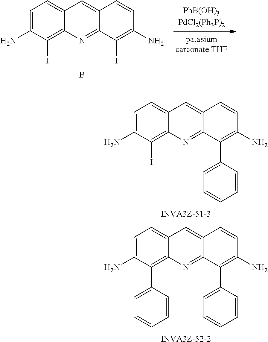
C1=C(N)C(I)=C2C(=C1)C=C1C(=N2)C(I)=C(N)C=C1.B.C1=C(N)C(I)=C2C(=C1)C=C1C(=N2)C(C2=CC=CC=C2)=C(N)C=C1.[INVA3Z-51-3].C1=C(N)C(C2=CC=CC=C2)=C2C(=C1)C=C1C(=N2)C(C2=CC=CC=C2)=C(N)C=C1.[INVA3Z-52-2]
